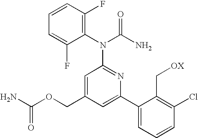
C1(N(C(N)=O)C2=NC(C3=CC=CC(Cl)=C3C[OX])=CC(COC(N)=O)=C2)=C(F)C=CC=C1F
